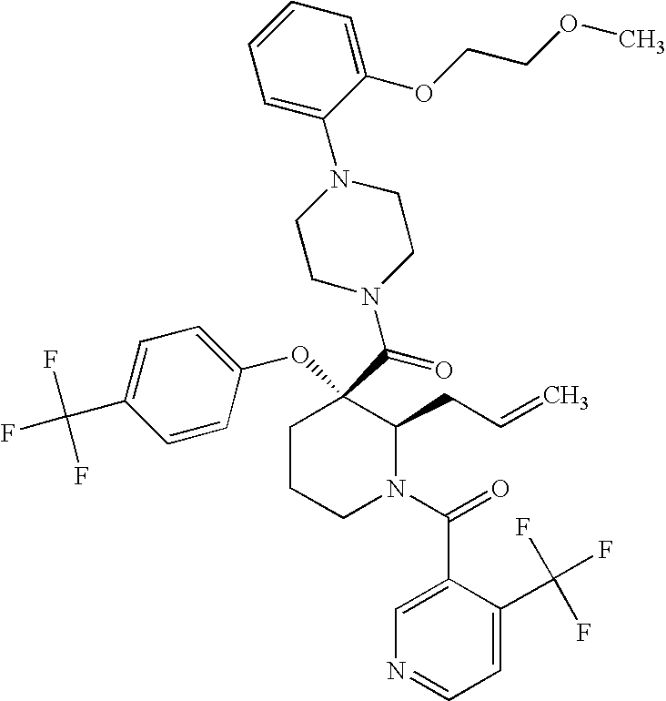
C(C1(OC2=CC=C(C(F)(F)F)C=C2)CCCN(C(C2=CN=CC=C2C(F)(F)F)=O)C1CC=C)(N1CCN(C2=CC=CC=C2OCCOC)CC1)=O
